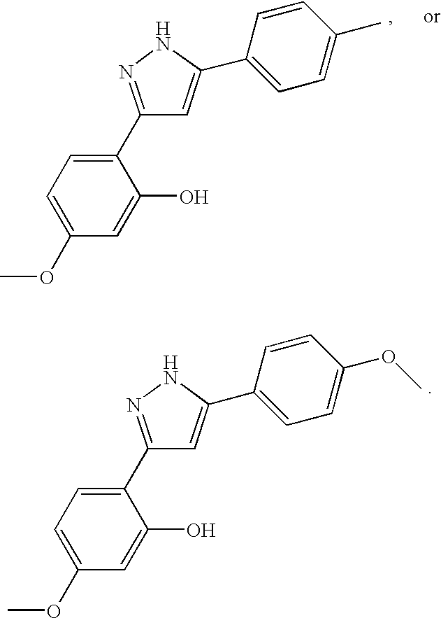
C1(C2=NNC(C3=CC=C(C)C=C3)=C2)=CC=C(OC)C=C1O.C1(C2=NNC(C3=CC=C(OC)C=C3)=C2)=CC=C(OC)C=C1O
